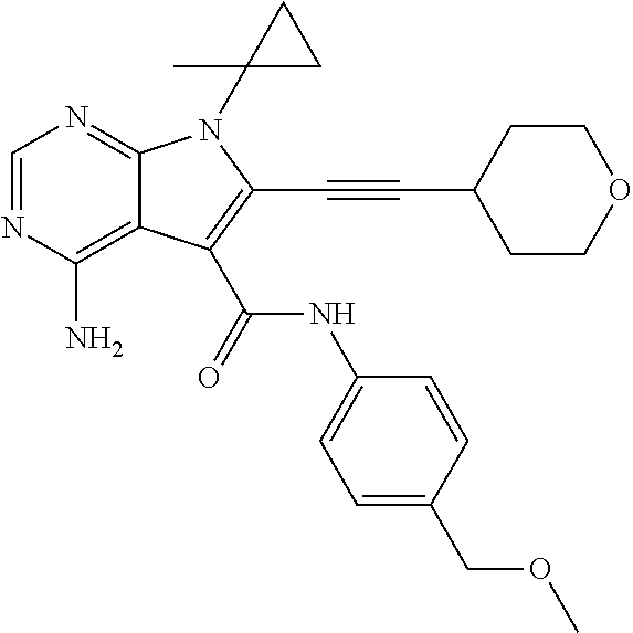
N1=CN=C2C(=C1N)C(C(NC1=CC=C(COC)C=C1)=O)=C(C#CC1CCOCC1)N2C1(C)CC1
